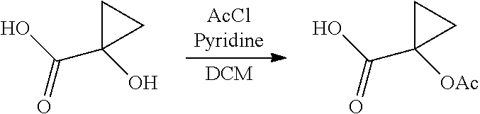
OC(=O)C1(O)CC1.OC(=O)C1([OAc])CC1
